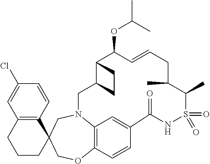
C1(Cl)=CC2=C(C=C1)C1(CCC2)COC2=C3N(C1)CC1C(C(OC(C)C)C=CCC(C)C(C)S(=O)(=O)NC(=O)C(=C3)C=C2)CC1
